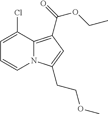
C1=C(Cl)C2=C(C(OCC)=O)C=C(CCOC)N2C=C1
